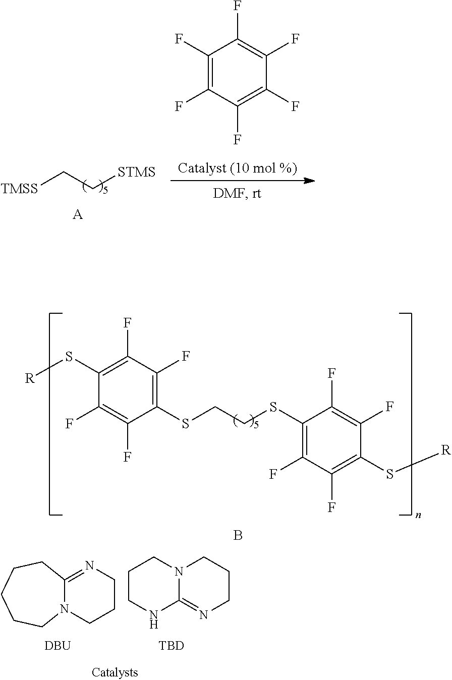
[TMSS]CC[STMS].[A].C1(F)=C(F)C(F)=C(F)C(F)=C1F.C1(SCCSC2=C(F)C(F)=C(S[R])C(F)=C2F)=C(F)C(F)=C(S[R])C(F)=C1F.B.C12=NCCCN1CCCCC2.[DBU].N12C(=NCCC1)NCCC2.[TBD]
